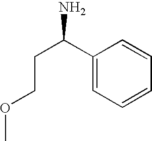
C1(C(CCOC)N)=CC=CC=C1
